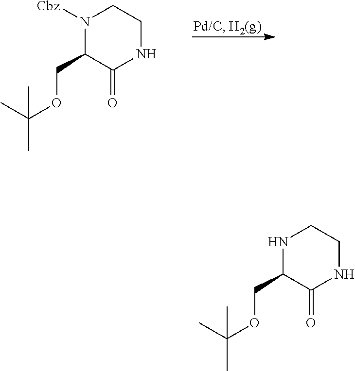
N1([Cbz])C(COC(C)(C)C)C(=O)NCC1.N1C(COC(C)(C)C)C(=O)NCC1
